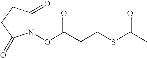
N1(OC(CCSC(C)=O)=O)C(=O)CCC1=O
